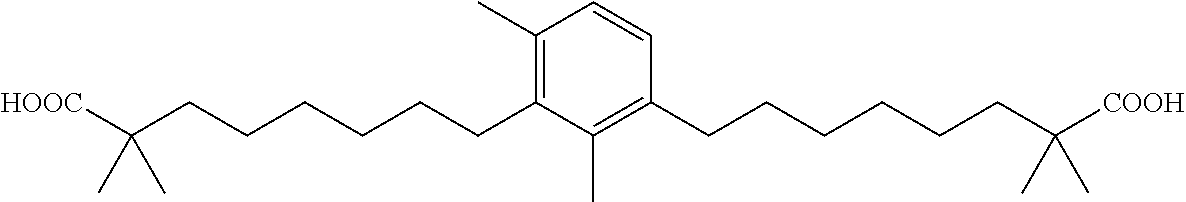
C1(C)=C(CCCCCCC([HOOC])(C)C)C(C)=C(CCCCCCC([COOH])(C)C)C=C1
